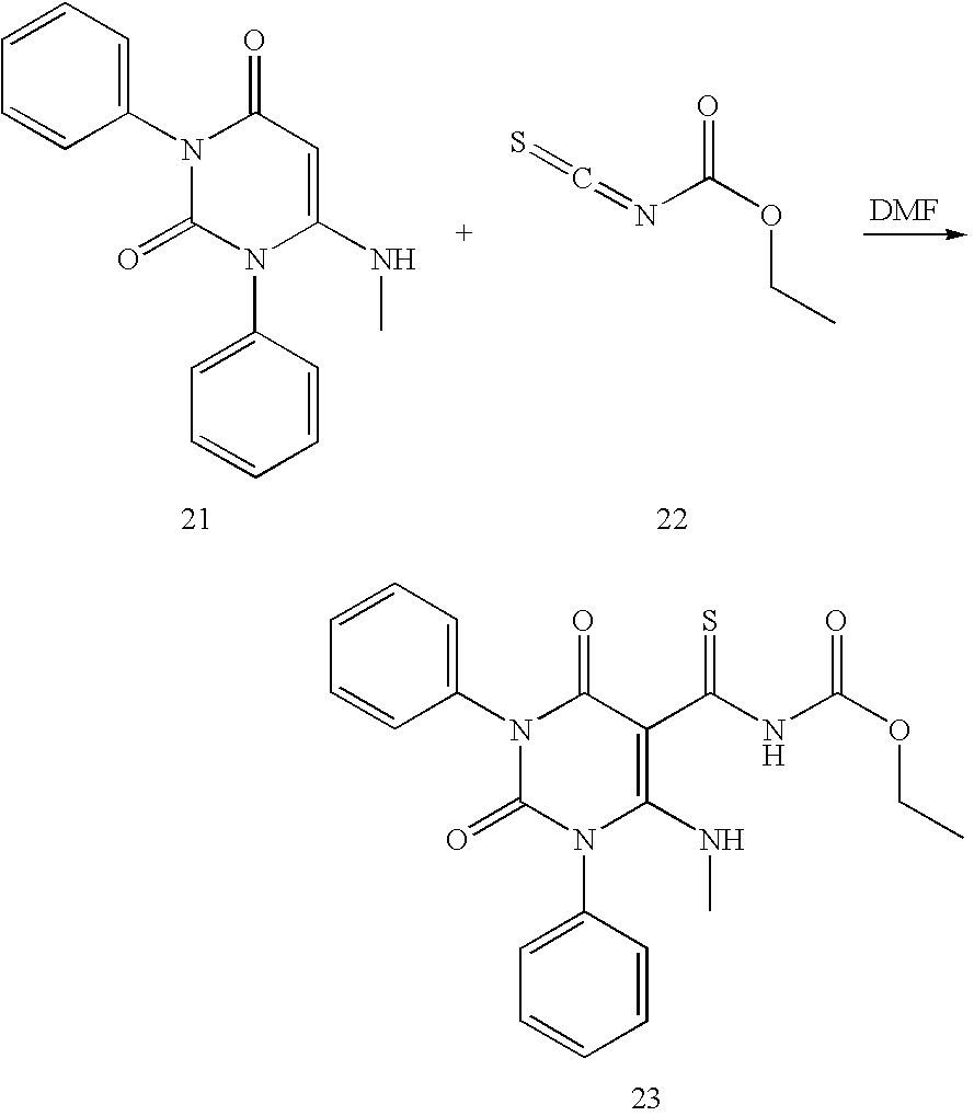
N1(C2=CC=CC=C2)C(NC)=C(C(NC(OCC)=O)=S)C(=O)N(C2=CC=CC=C2)C1=O.N1(C2=CC=CC=C2)C(NC)=CC(=O)N(C2=CC=CC=C2)C1=O.S=C=NC(OCC)=O
